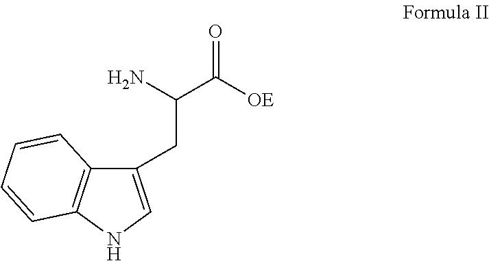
C1(CC(C([OE])=O)N)=CNC2=C1C=CC=C2
